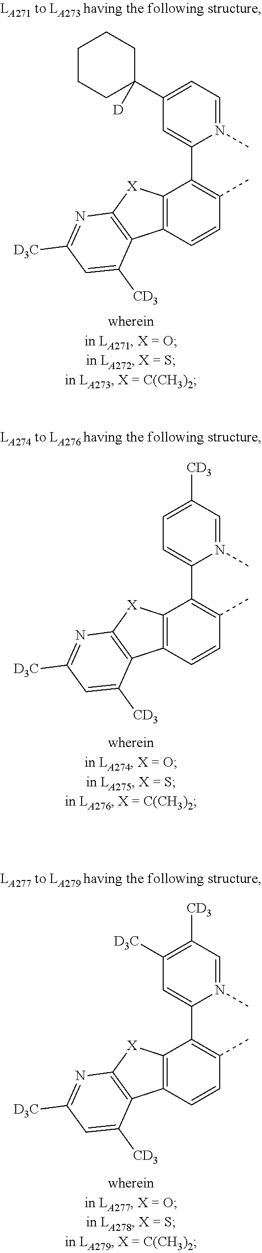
C12=C(C=CC(C)=C1C1=CC(C3([D])CCCCC3)=CC=N1C)C1=C([X]2)N=C([D3C])C=C1[CD3].C12=C(C=CC(C)=C1C1=CC=C([CD3])C=N1C)C1=C([X]2)N=C([D3C])C=C1[CD3].C12=C(C=CC(C)=C1C1=CC([D3C])=C([CD3])C=N1C)C1=C([X]2)N=C([D3C])C=C1[CD3]
